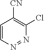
C1=CN=NC(Cl)=C1[CN]
